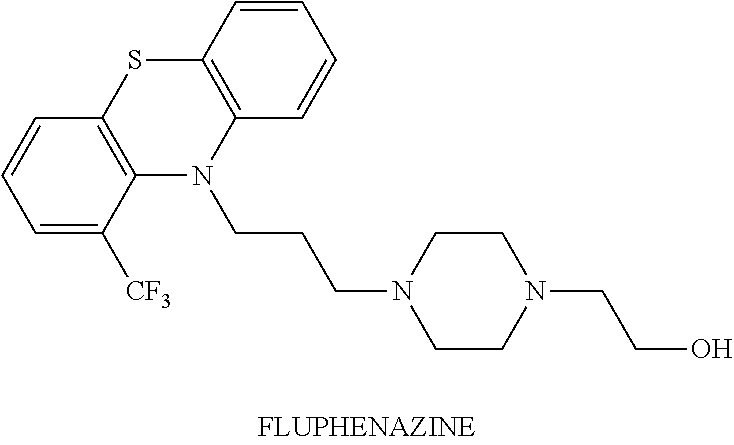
C1=CC2=C(C=C1)N(CCCN1CCN(CCO)CC1)C1=C(S2)C=CC=C1[CF3]
